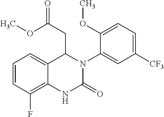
C1=CC(F)=C2C(=C1)C(CC(OC)=O)N(C1=CC([CF3])=CC=C1OC)C(=O)N2
